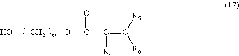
OCOC(C(=C([R5])[R6])[R4])=O
